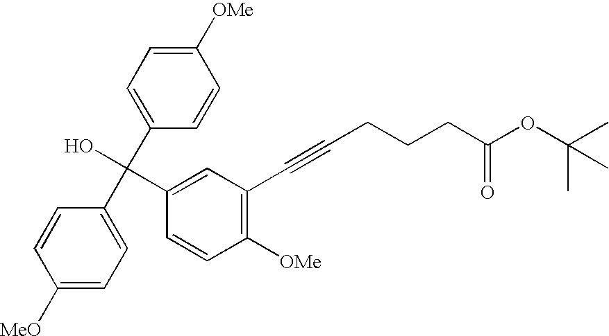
C1([MeO])=CC=C(C(C2=CC=C([OMe])C=C2)(O)C2=CC(C#CCCCC(OC(C)(C)C)=O)=C([OMe])C=C2)C=C1
